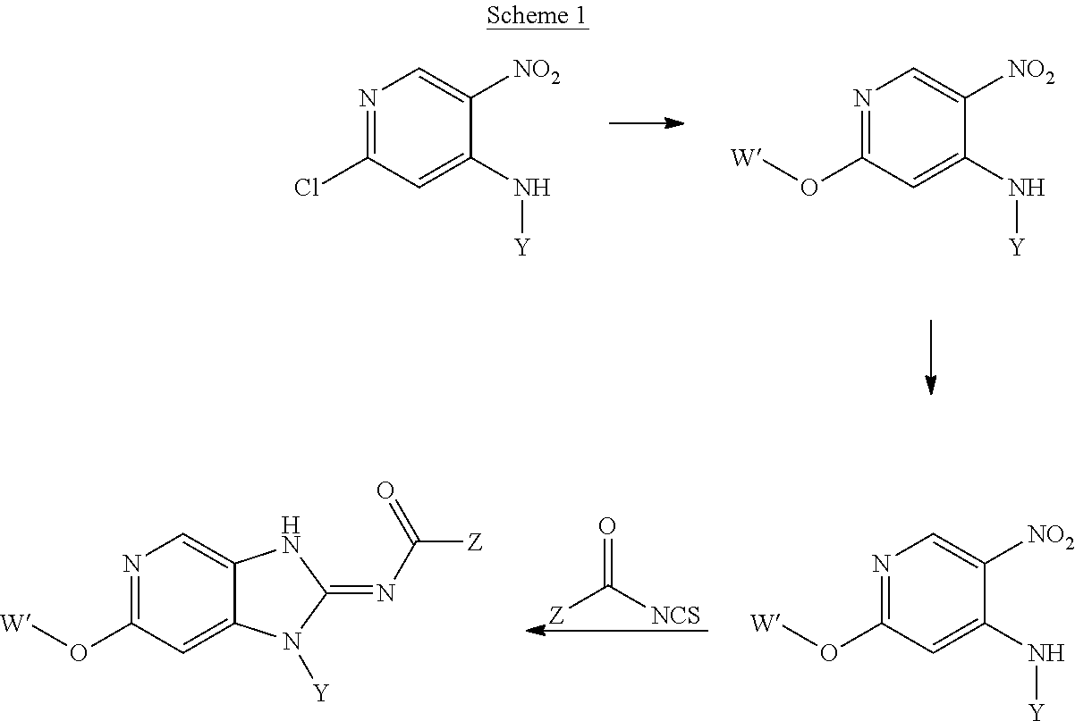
N1=C(Cl)C=C(N[Y])C([NO2])=C1.N1=C(O[W])C=C(N[Y])C([NO2])=C1.[Z]C([NCS])=O.N1=C(O[W])C=C(N[Y])C([NO2])=C1.N1=C(O[W])C=C2C(=C1)NC(=NC([Z])=O)N2[Y]
